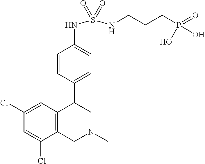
C1(Cl)=CC2=C(C(Cl)=C1)CN(C)CC2C1=CC=C(NS(NCCCP(O)(=O)O)(=O)=O)C=C1
